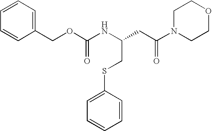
C1=CC=C(COC(NC(CC(N2CCOCC2)=O)CSC2=CC=CC=C2)=O)C=C1
